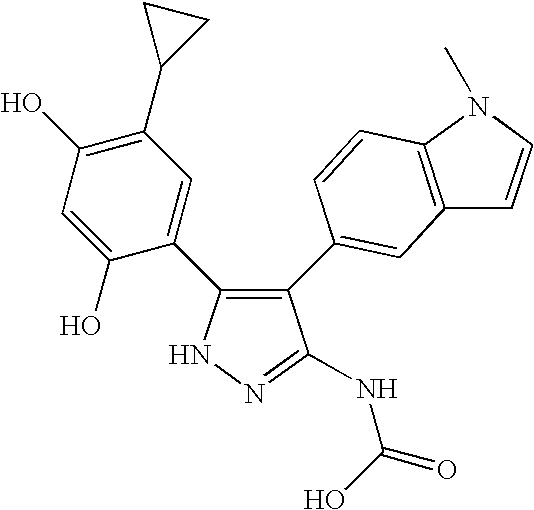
N1N=C(NC(=O)O)C(C2=CC3=C(C=C2)N(C)C=C3)=C1C1=CC(C2CC2)=C(O)C=C1O
